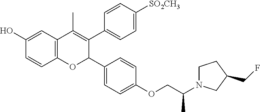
C12=C(C=C(O)C=C1)C(C)=C(C1=CC=C([SO2CH3])C=C1)C(C1=CC=C(OCC(N3CCC(CF)C3)C)C=C1)O2
